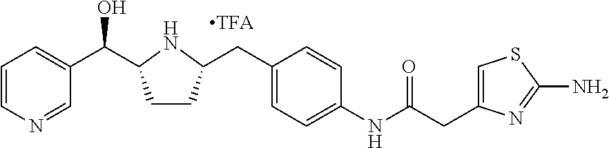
C1=CN=CC(C(O)C2CCC(CC3=CC=C(NC(=O)CC4=CSC(N)=N4)C=C3)N2)=C1
